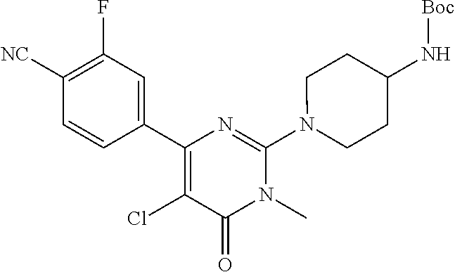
C1(C2=CC(F)=C([NC])C=C2)=C(Cl)C(=O)N(C)C(N2CCC(N[Boc])CC2)=N1
